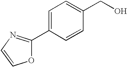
O1C(C2=CC=C(CO)C=C2)=NC=C1
